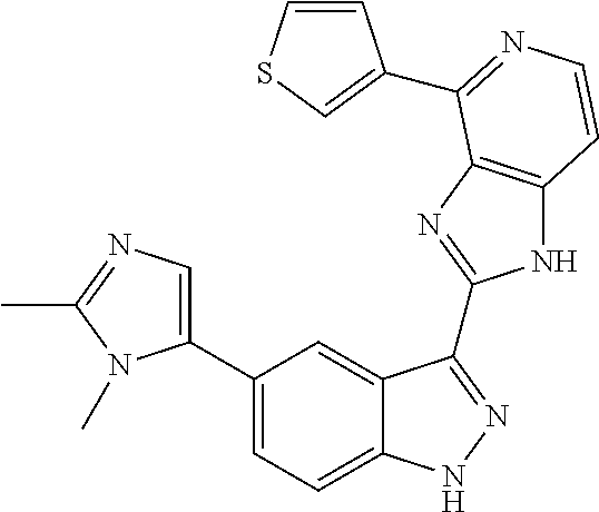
C1(C2=CN=C(C)N2C)=CC=C2C(=C1)C(C1=NC3=C(N1)C=CN=C3C1=CSC=C1)=NN2
